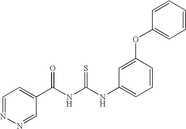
C1=NN=CC(C(NC(NC2=CC=CC(OC3=CC=CC=C3)=C2)=S)=O)=C1
